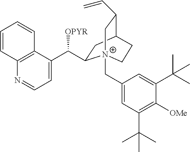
C1=C(C([OPYR])C2CC3C(C=C)C[N+]2(CC2=CC(C(C)(C)C)=C([OMe])C(C(C)(C)C)=C2)CC3)C2=C(N=C1)C=CC=C2
